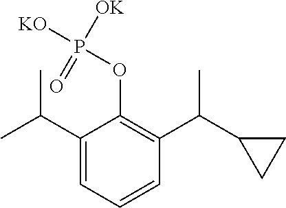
C1(C(C)C)=CC=CC(C(C2CC2)C)=C1OP(=O)([OK])[KO]
